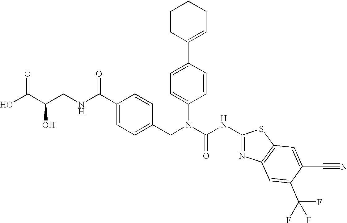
OC(C(CNC(C1=CC=C(CN(C(NC2=NC3=C(S2)C=C(C#N)C(C(F)(F)F)=C3)=O)C2=CC=C(C3=CCCCC3)C=C2)C=C1)=O)O)=O
